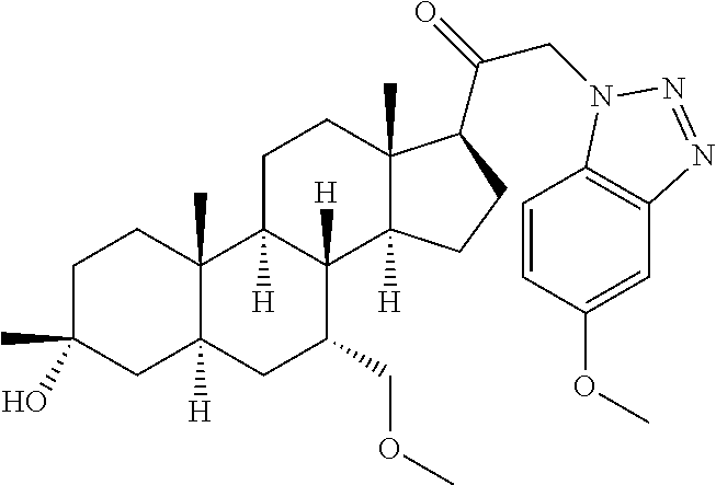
C1C(C)(O)CC2([H])C(C)(C1)C1([H])C([H])(C(COC)C2)C2([H])C(C)(CC1)C(C(=O)CN1C3=C(C=C(OC)C=C3)N=N1)CC2
